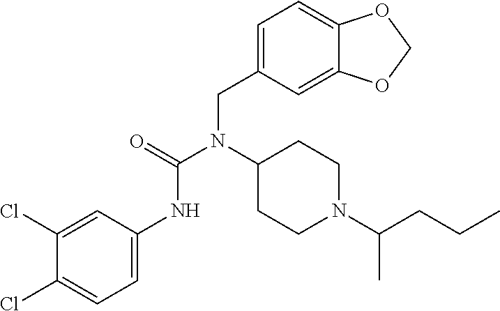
C1(Cl)=CC(NC(N(C2CCN(C(CCC)C)CC2)CC2=CC=C3C(=C2)OCO3)=O)=CC=C1Cl
